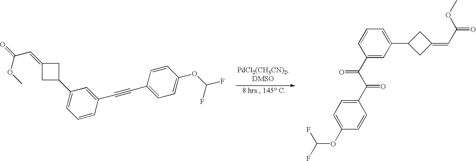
C1=CC(C#CC2=CC=C(OC(F)F)C=C2)=CC(C2CC(=CC(OC)=O)C2)=C1.C1(C(C(C2=CC=C(OC(F)F)C=C2)=O)=O)=CC(C2CC(=CC(OC)=O)C2)=CC=C1
